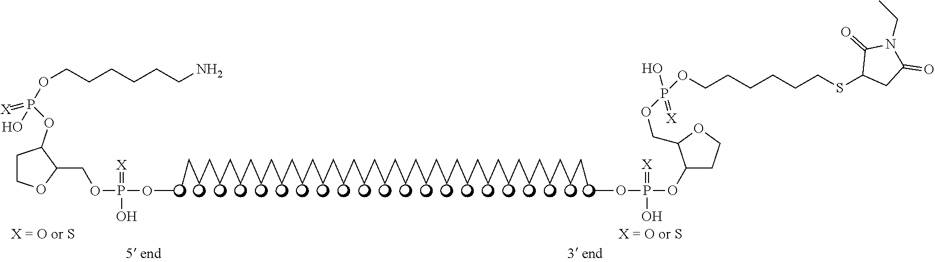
C1COC(COP(OC)(O)=[X])C1OP(O)(OCCCCCCN)=[X].C(CCCCCCCCCCCCCCCCCCCCCCCCCCCCCCCCCCCCCCC)C.COP(OC1CCOC1COP(O)(=[X])OCCCCCCSC1CC(=O)N(CC)C1=O)(O)=[X]
